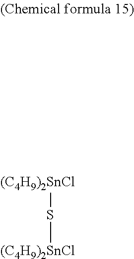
[(C4H9)2SnCl]S[(C4H9)2SnCl]
